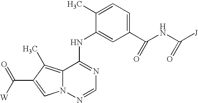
C1(C)=CC=C(C(NC([J])=O)=O)C=C1NC1=NC=NN2C1=C(C)C(C([W])=O)=C2
